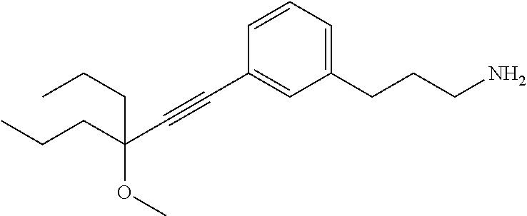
C1=CC(C#CC(CCC)(OC)CCC)=CC(CCCN)=C1
